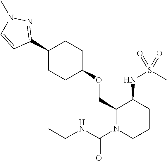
C1(COC2CCC(C3=NN(C)C=C3)CC2)N(C(NCC)=O)CCCC1NS(C)(=O)=O
